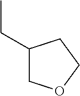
CCC1COCC1
